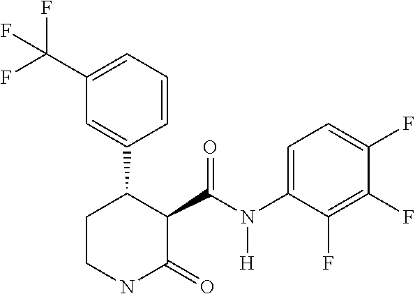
C1(C(F)(F)F)=CC=CC(C2CCNC(=O)C2C(N(C2=CC=C(F)C(F)=C2F)[H])=O)=C1
